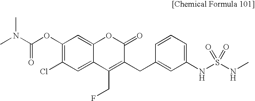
C1(OC(N(C)C)=O)=C(Cl)C=C2C(=C1)OC(=O)C(CC1=CC(NS(NC)(=O)=O)=CC=C1)=C2CF
